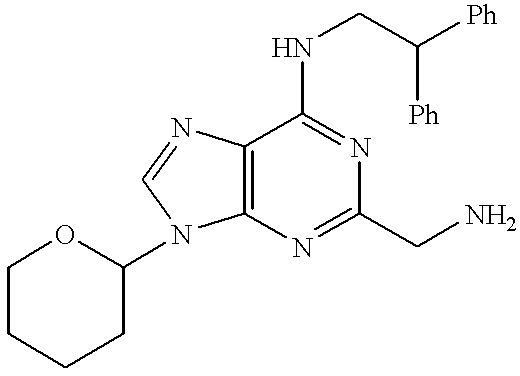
C12=C(N=C(CN)N=C1NCC([Ph])[Ph])N(C1CCCCO1)C=N2
